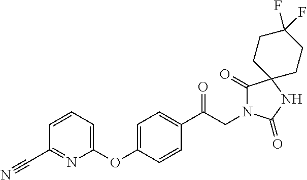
C1(C(CN2C(=O)C3(NC2=O)CCC(F)(F)CC3)=O)=CC=C(OC2=CC=CC(C#N)=N2)C=C1
